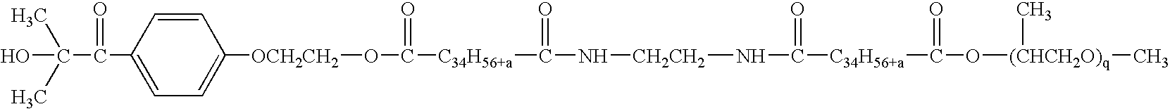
C1(C(C(O)(C)C)=O)=CC=C([OCH2CH2]OC(=O)[C34H56+a]C(N[CH2CH2]NC([C34H56+a]C(O[(CHCH2O)q](C)C)=O)=O)=O)C=C1
